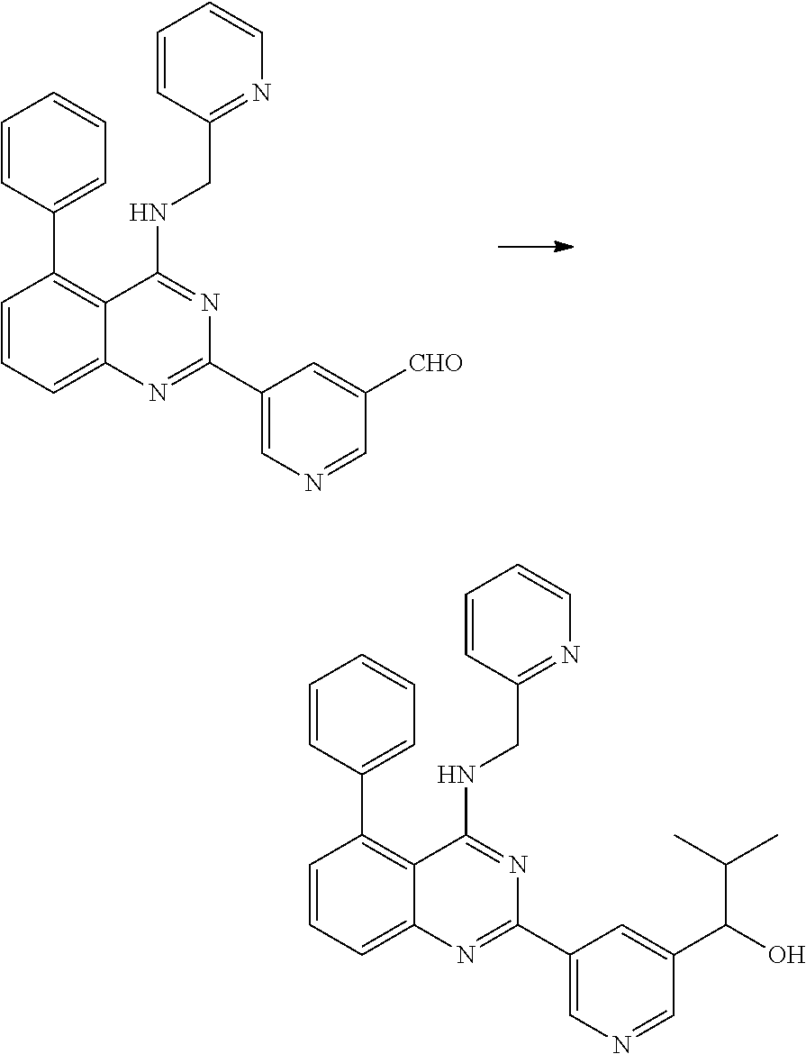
C1=CC=C2C(=C1C1=CC=CC=C1)C(NCC1=NC=CC=C1)=NC(C1=CN=CC([CHO])=C1)=N2.C1=CC=C2C(=C1C1=CC=CC=C1)C(NCC1=NC=CC=C1)=NC(C1=CN=CC(C(O)C(C)C)=C1)=N2
